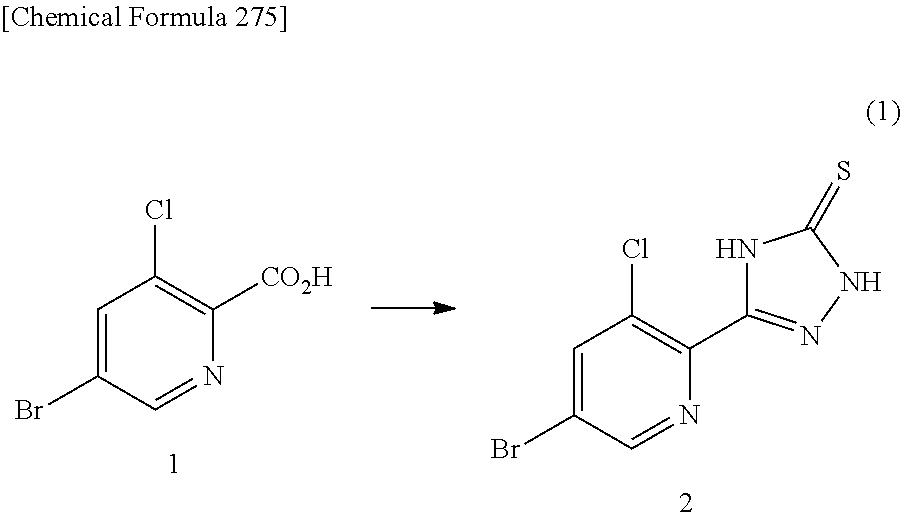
C1(Br)=CC(Cl)=C([CO2H])N=C1.C1(Br)=CC(Cl)=C(C2=NNC(=S)N2)N=C1
